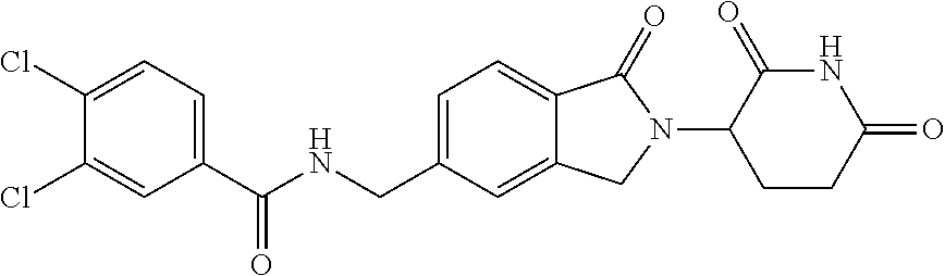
C1(C(NCC2=CC=C3C(=C2)CN(C2CCC(=O)NC2=O)C3=O)=O)=CC=C(Cl)C(Cl)=C1
